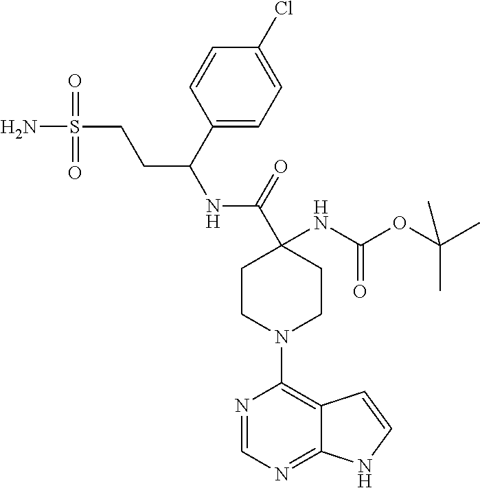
C1(C(NC(=O)C2(NC(=O)OC(C)(C)C)CCN(C3=C4C(=NC=N3)NC=C4)CC2)CCS(N)(=O)=O)=CC=C(Cl)C=C1
